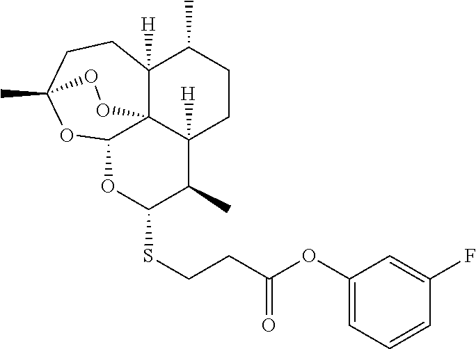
S(CCC(OC1=CC=CC(F)=C1)=O)C1OC2OC3(C)CCC4([H])C(C)CCC([H])(C1C)C24OO3
